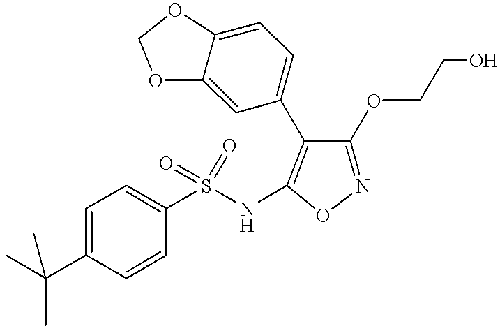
C1=C(C(C)(C)C)C=CC(S(NC2=C(C3=CC=C4C(=C3)OCO4)C(OCCO)=NO2)(=O)=O)=C1
